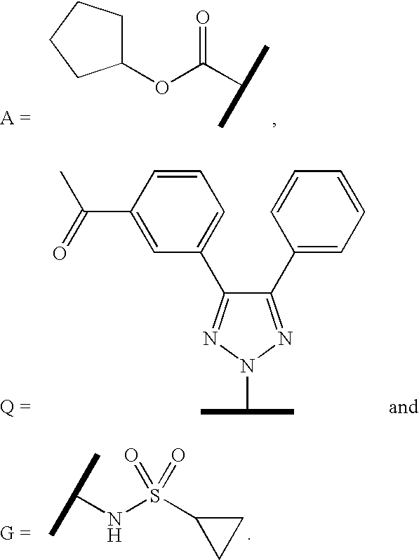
C1(OC(C(C)C)=O)CCCC1.C(C)(C)NS(C1CC1)(=O)=O.C1(C2=CC=CC=C2)=NN(C(C)C)N=C1C1=CC=CC(C(=O)C)=C1
